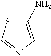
C1(N)=CN=CS1
